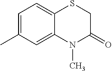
C1=C(C)C=C2C(=C1)SCC(=O)N2C
